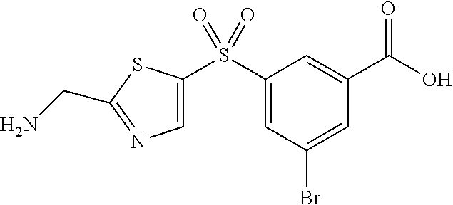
S(C1=CC(Br)=CC(C(O)=O)=C1)(=O)(=O)C1=CN=C(CN)S1
